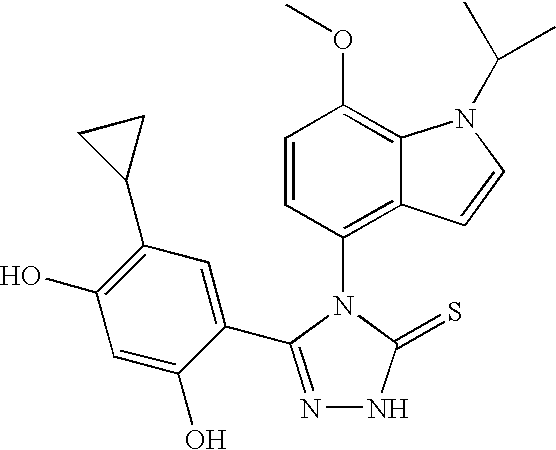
C1=CC(N2C(=S)NN=C2C2=CC(C3CC3)=C(O)C=C2O)=C2C(=C1OC)N(C(C)C)C=C2
